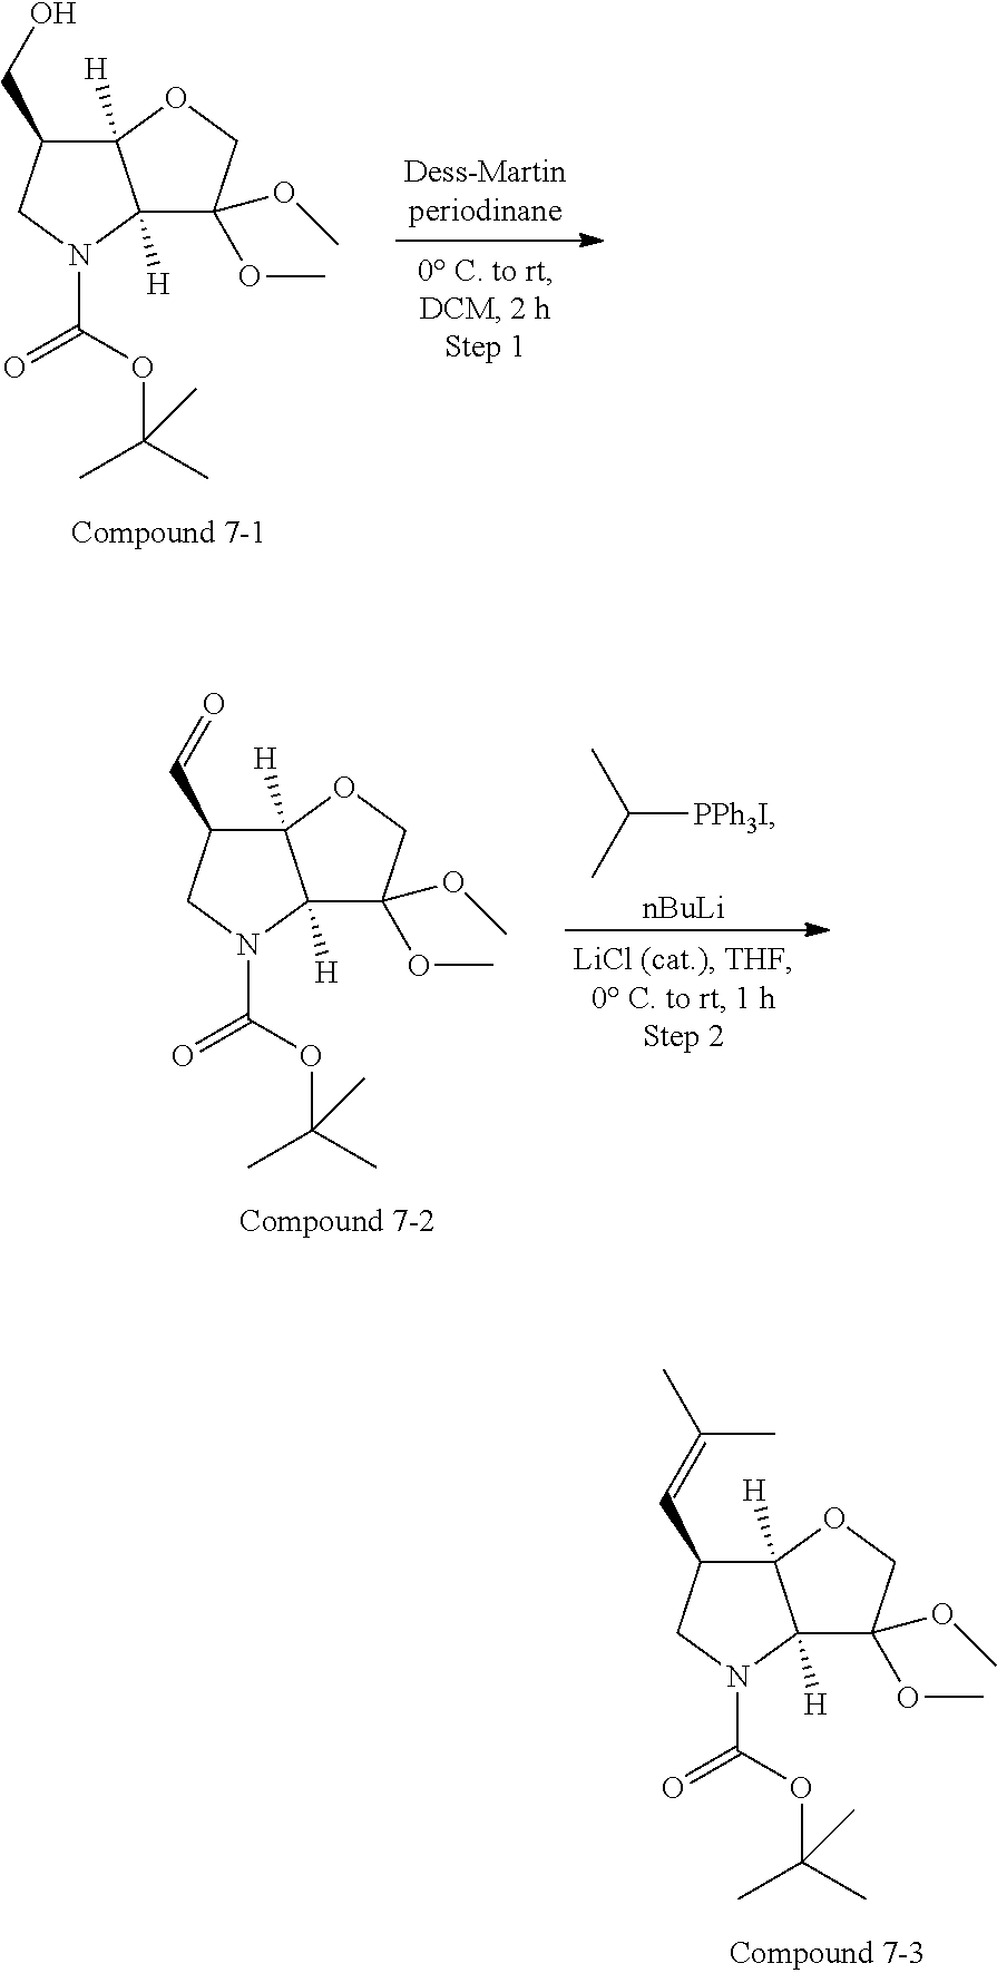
C12([H])C(CO)CN(C(=O)OC(C)(C)C)C1([H])C(OC)(OC)CO2.CC(C)[PPh3I].[nBuLi].C12([H])C(C=O)CN(C(=O)OC(C)(C)C)C1([H])C(OC)(OC)CO2.C12([H])C(C=C(C)C)CN(C(=O)OC(C)(C)C)C1([H])C(OC)(OC)CO2
